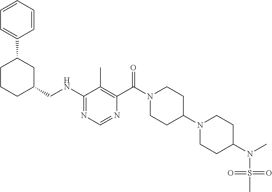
C1(NCC2CC(C3=CC=CC=C3)CCC2)=NC=NC(C(N2CCC(N3CCC(N(C)S(=O)(=O)C)CC3)CC2)=O)=C1C
